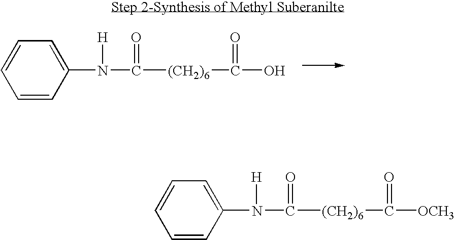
C1=CC=C(N([H])C([(CH2)6]C(O)=O)=O)C=C1.C1=CC=C(N([H])C([(CH2)6]C([OCH3])=O)=O)C=C1
